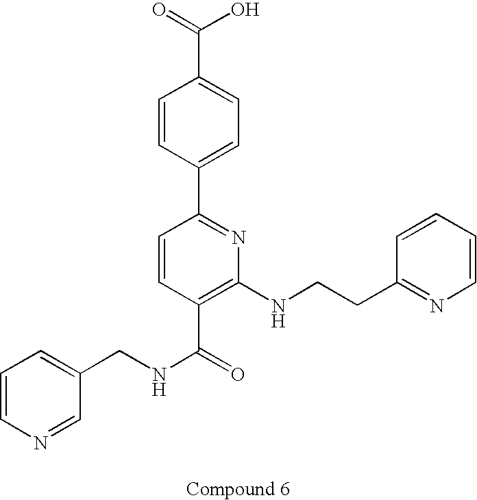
N1=CC(CNC(=O)C2=C(NCCC3=NC=CC=C3)N=C(C3=CC=C(C(O)=O)C=C3)C=C2)=CC=C1
